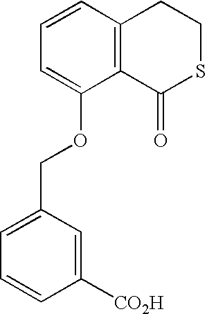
O(CC1=CC=CC([CO2H])=C1)C1=CC=CC2=C1C(=O)SCC2
